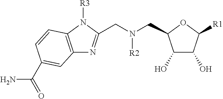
C1(O)C(O)C([R1])OC1CN([R2])CC1=NC2=C(N1[R3])C=CC(C(=O)N)=C2
